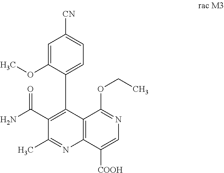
C1(C(N)=O)=C(C2=CC=C([CN])C=C2OC)C2=C(N=C1C)C([COOH])=CN=C2OCC
